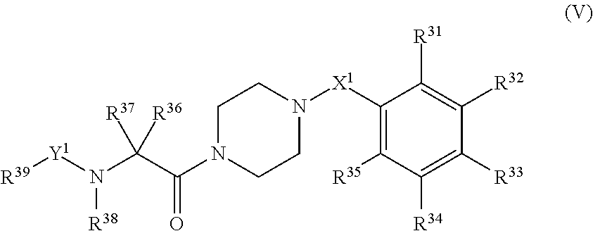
[R39][Y1]N(C(C(N1CCN([X1]C2=C([R35])C([R34])=C([R33])C([R32])=C2[R31])CC1)=O)([R36])[R37])[R38]
